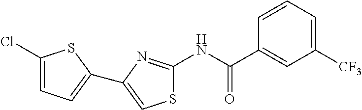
C1(Cl)=CC=C(C2=CSC(NC(C3=CC([CF3])=CC=C3)=O)=N2)S1
